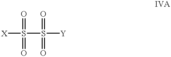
[X]S(=O)(=O)S([Y])(=O)=O
